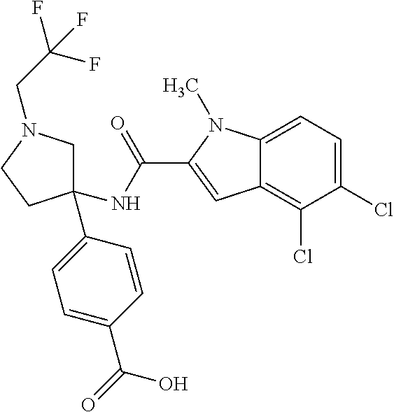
C1(NC(=O)C2=CC3=C(Cl)C(Cl)=CC=C3N2C)(C2=CC=C(C(O)=O)C=C2)CN(CC(F)(F)F)CC1
